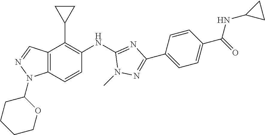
C12=C(C=CC(NC3=NC(C4=CC=C(C(=O)NC5CC5)C=C4)=NN3C)=C1C1CC1)N(C1CCCCO1)N=C2
